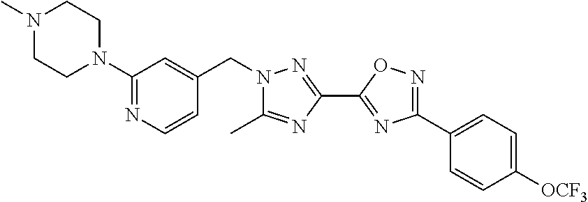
N1(C)CCN(C2=NC=CC(CN3C(C)=NC(C4=NC(C5=CC=C([OCF3])C=C5)=NO4)=N3)=C2)CC1
